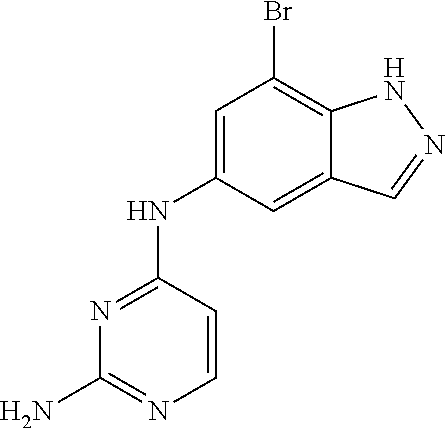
N(C1=NC(N)=NC=C1)C1=CC(Br)=C2C(=C1)C=NN2
